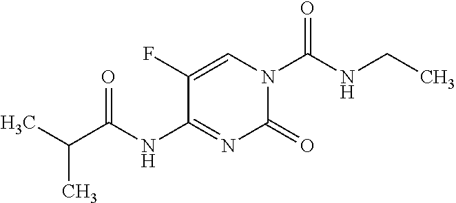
C1=C(F)C(NC(C(C)C)=O)=NC(=O)N1C(NCC)=O
